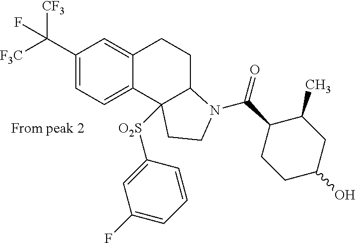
C1(C([F3C])([CF3])F)=CC=C2C(=C1)CCC1C2([O2S]C2=CC(F)=CC=C2)CCN1C(=O)C1CCC(O)CC1C
